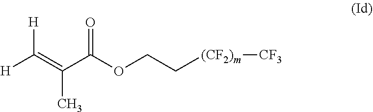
[H]C(=C(C(OCC[(CF2)m][CF3])=O)C)[H]
